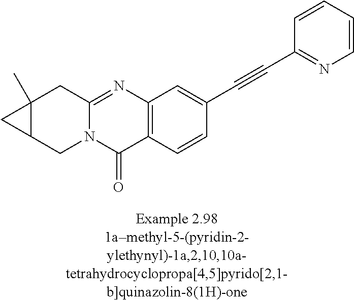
C12(C)C(CN3C(=NC4=C(C3=O)C=CC(C#CC3=NC=CC=C3)=C4)C1)C2
